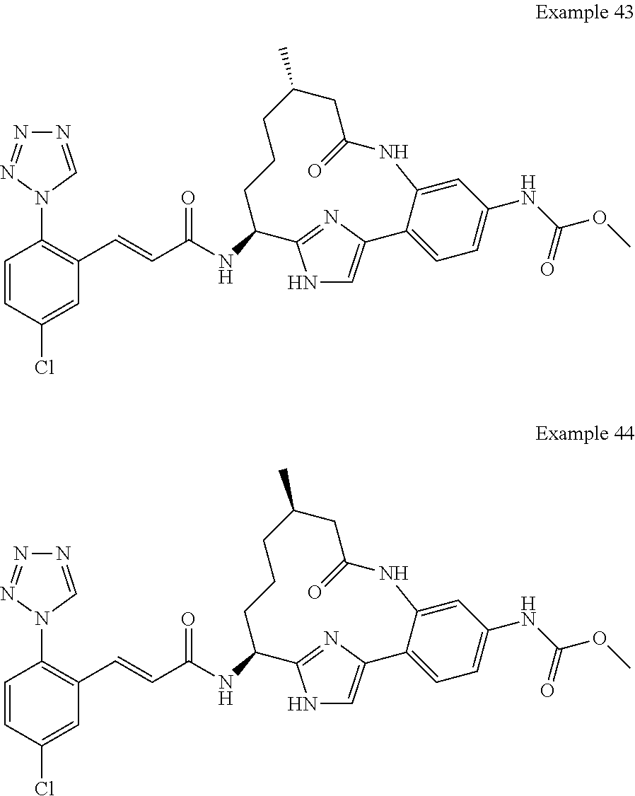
C1=CC(Cl)=CC(C=CC(NC2C3=NC(=CN3)C3=CC=C(NC(OC)=O)C=C3NC(=O)CC(C)CCC2)=O)=C1N1C=NN=N1.C1=CC(Cl)=CC(C=CC(NC2C3=NC(=CN3)C3=CC=C(NC(OC)=O)C=C3NC(=O)CC(C)CCC2)=O)=C1N1C=NN=N1
